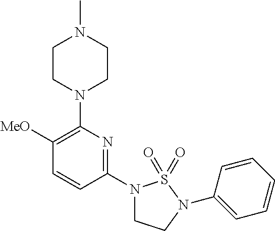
C1([MeO])=C(N2CCN(C)CC2)N=C(N2CCN(C3=CC=CC=C3)S2(=O)=O)C=C1
